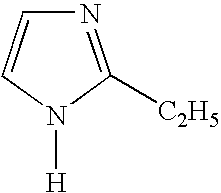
N1=C([C2H5])N([H])C=C1
